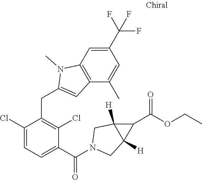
C1(Cl)=CC=C(C(=O)N2CC3([H])C(C(OCC)=O)C3([H])C2)C(Cl)=C1CC1=CC2=C(N1C)C=C(C(F)(F)F)C=C2C
